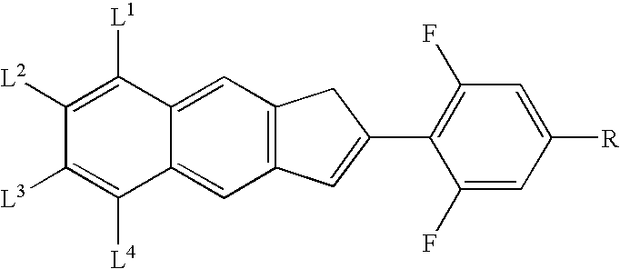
C12=CC3=C(C=C1C([L4])=C([L3])C([L2])=C2[L1])C=C(C1=C(F)C=C([R])C=C1F)C3
